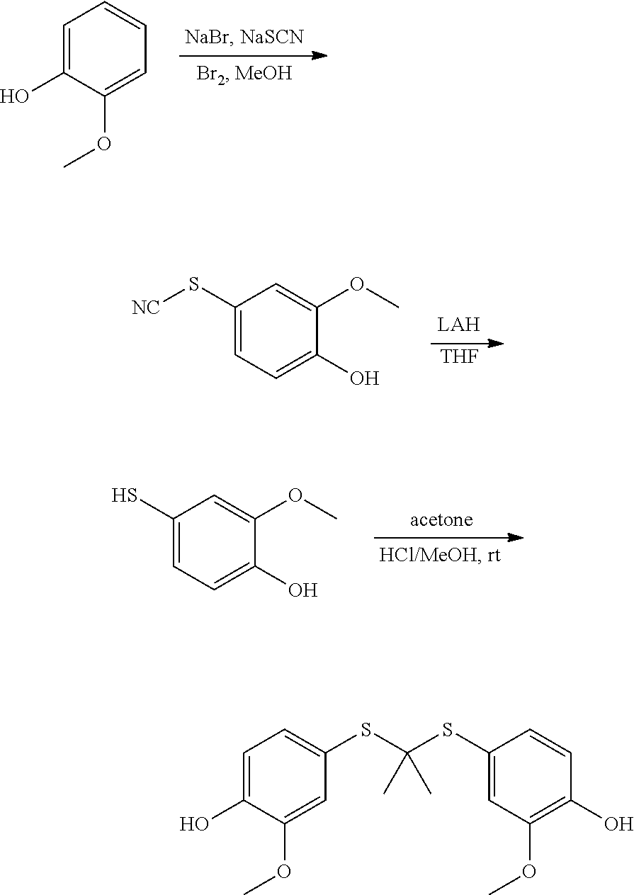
C1=C(O)C(OC)=CC=C1.C1(S[NC])=CC=C(O)C(OC)=C1.[THF].C1(S)=CC=C(O)C(OC)=C1.C1=C(O)C(OC)=CC(SC(C)(SC2=CC(OC)=C(O)C=C2)C)=C1
